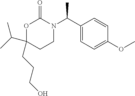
O1C(C(C)C)(CCCO)CCN(C(C2=CC=C(OC)C=C2)C)C1=O
